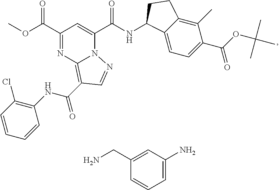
C1(C(OC)=O)=NC2=C(C(NC3=C(Cl)C=CC=C3)=O)C=NN2C(C(NC2C3=CC=C(C(OC(C)(C)C)=O)C(C)=C3CC2)=O)=C1.C(N)C1=CC(N)=CC=C1
